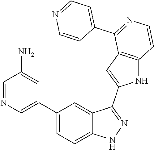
C1(C2=CN=CC(N)=C2)=CC=C2C(=C1)C(C1=CC3=C(N1)C=CN=C3C1=CC=NC=C1)=NN2
